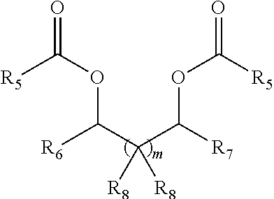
[R5]C(OC([R6])C(C(OC([R5])=O)[R7])([R8])[R8])=O
